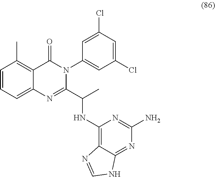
C1=CC=C2C(=C1C)C(=O)N(C1=CC(Cl)=CC(Cl)=C1)C(C(C)NC1=C3C(=NC(N)=N1)NC=N3)=N2
